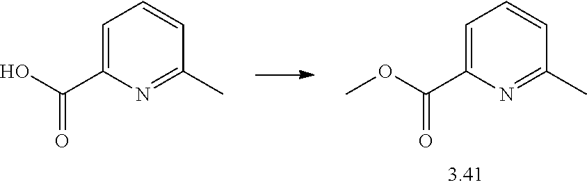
C1=C(C(=O)OC)N=C(C)C=C1.C1=C(C(=O)O)N=C(C)C=C1
